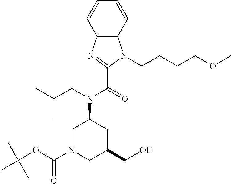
C12=C(C=CC=C1)N(CCCCOC)C(C(N(C1CN(C(OC(C)(C)C)=O)CC(CO)C1)CC(C)C)=O)=N2
